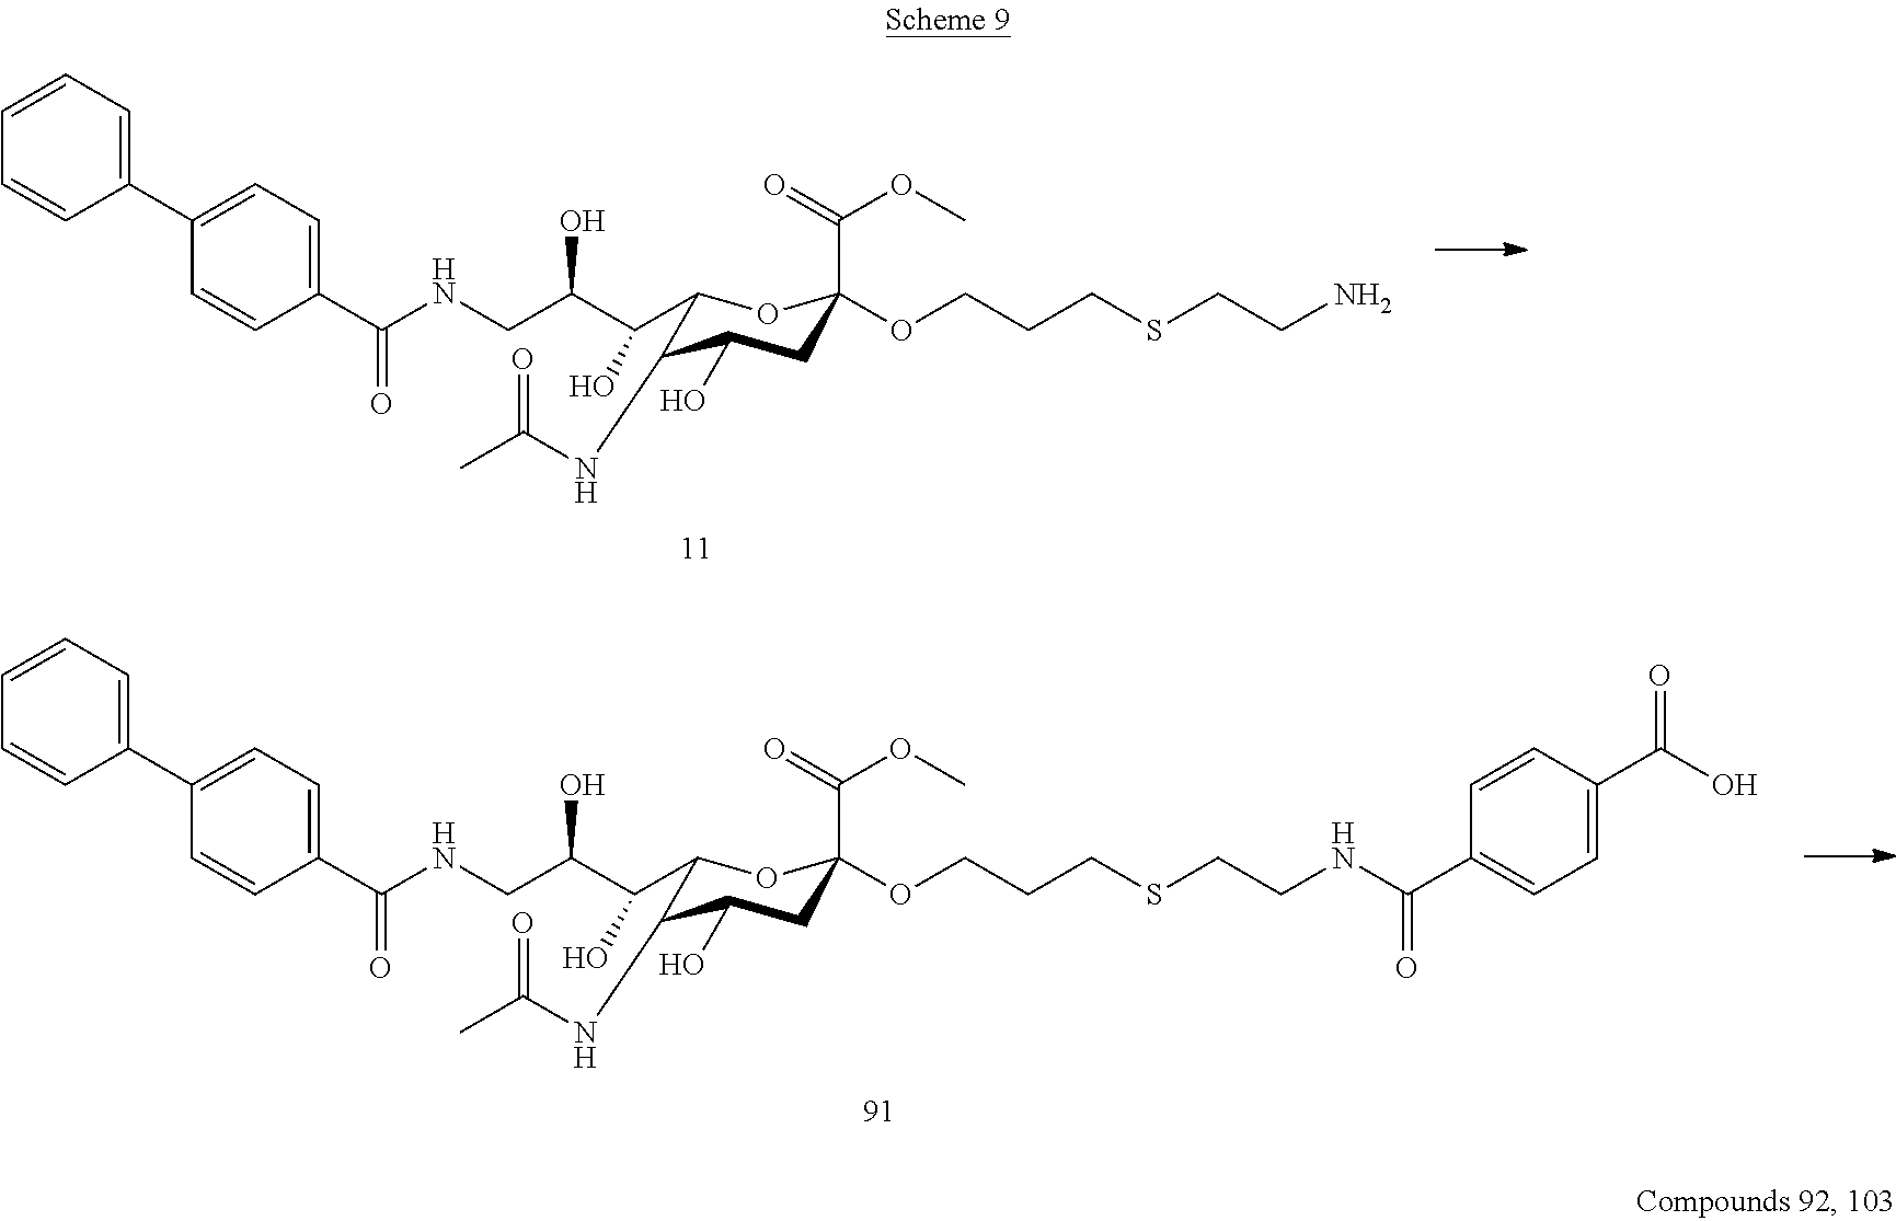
C1(C2=CC=C(C(NCC(C(C3C(NC(C)=O)C(O)CC(C(=O)OC)(OCCCSCCN)O3)O)O)=O)C=C2)=CC=CC=C1.C1(C2=CC=C(C(NCC(C(C3OC(C(=O)OC)(OCCCSCCNC(C4=CC=C(C(=O)O)C=C4)=O)CC(O)C3NC(C)=O)O)O)=O)C=C2)=CC=CC=C1
